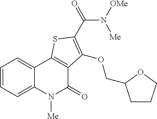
C1=CC=C2C(=C1)C1=C(C(=O)N2[Me])C(OCC2CCCO2)=C(C(=O)N([OMe])[Me])S1
